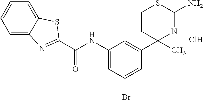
C(NC1=CC(Br)=CC(C2(C)N=C(N)SCC2)=C1)(=O)C1=NC2=CC=CC=C2S1.Cl
